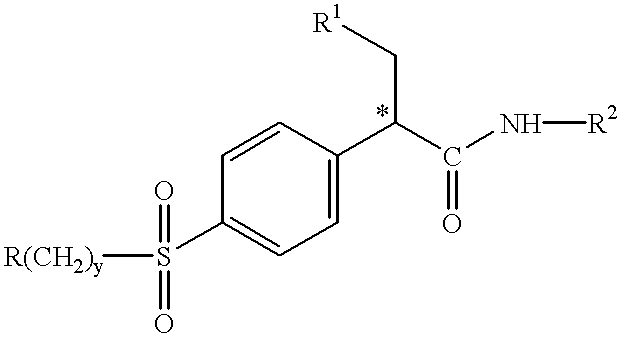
C1=CC(C(C[R1])C(N[R2])=O)=CC=C1S([R(CH2)y])(=O)=O
